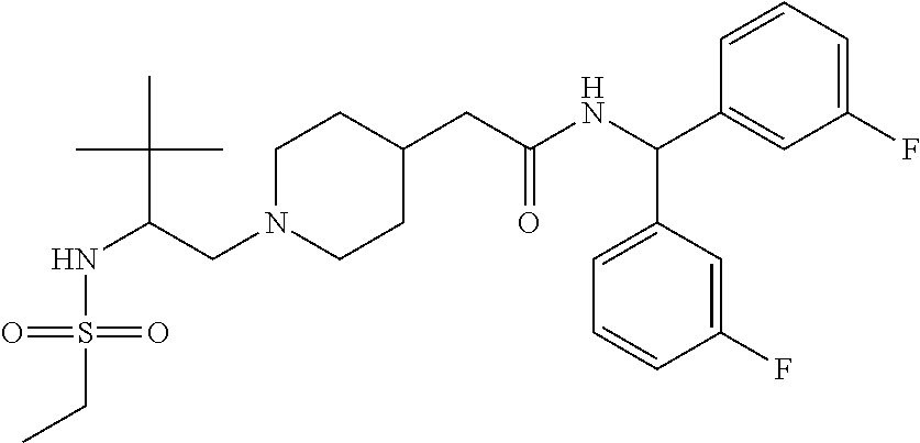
N(C(CN1CCC(CC(NC(C2=CC(F)=CC=C2)C2=CC=CC(F)=C2)=O)CC1)C(C)(C)C)S(=O)(=O)CC
